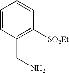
C1=CC(CN)=C([SO2Et])C=C1
